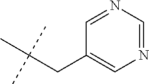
C1(CC(C)(C)C)=CN=CN=C1
